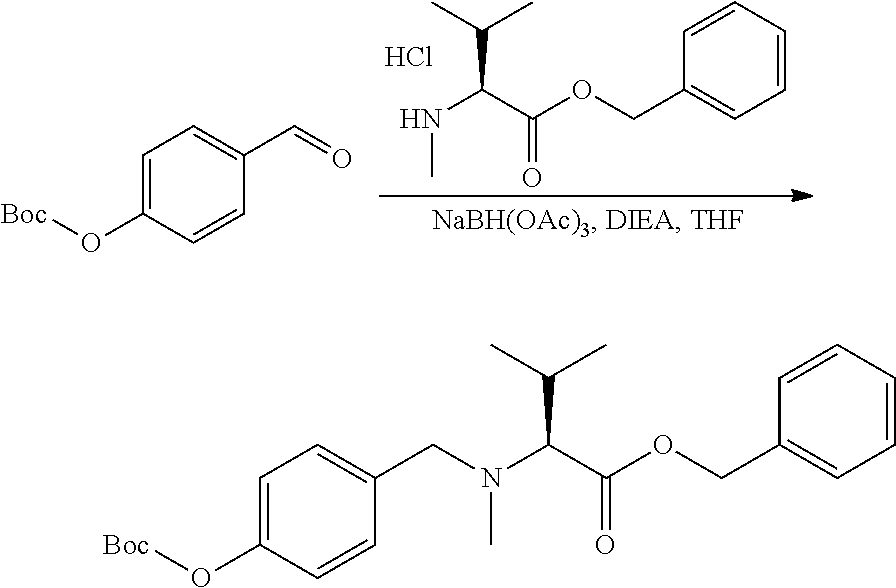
C1=CC=CC(COC(C(NC)C(C)C)=O)=C1.Cl.C1=C(O[Boc])C=CC(C=O)=C1.C1(CN(C(C(OCC2=CC=CC=C2)=O)C(C)C)C)=CC=C(O[Boc])C=C1
